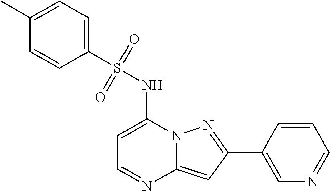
C1=C(NS(C2=CC=C(C)C=C2)(=O)=O)N2C(=CC(C3=CN=CC=C3)=N2)N=C1
